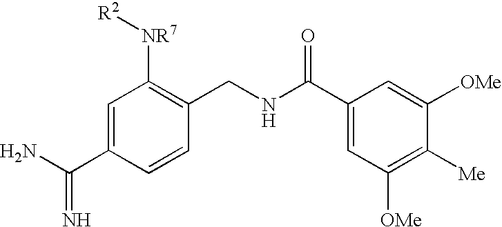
NC(C1=CC([NR7][R2])=C(CNC(C2=CC([OMe])=C([Me])C([OMe])=C2)=O)C=C1)=N
